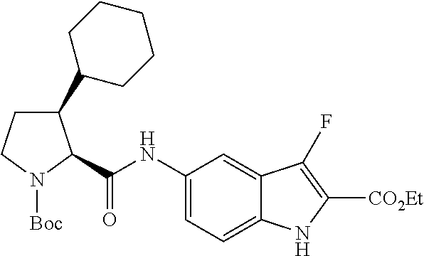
N1([Boc])C(C(NC2=CC=C3C(=C2)C(F)=C([CO2Et])N3)=O)C(C2CCCCC2)CC1
